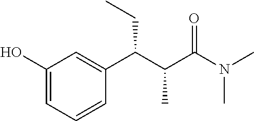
C1(O)=CC=CC(C(C(C(N(C)C)=O)C)CC)=C1
